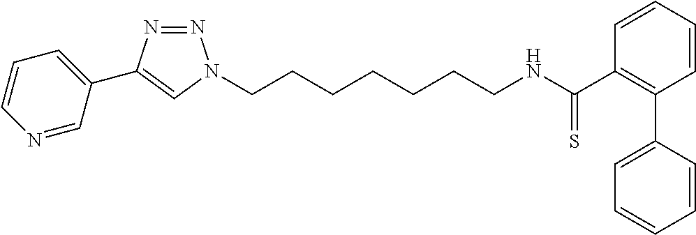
C(CCCCCCN1N=NC(C2=CC=CN=C2)=C1)NC(C1=C(C2=CC=CC=C2)C=CC=C1)=S
